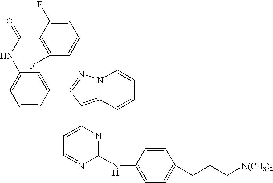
C1=C(F)C(C(NC2=CC=CC(C3=NN4C(=C3C3=CC=NC(NC5=CC=C(CCC[N(CH3)2])C=C5)=N3)C=CC=C4)=C2)=O)=C(F)C=C1
